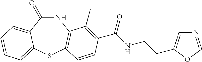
N1C(=O)C2=CC=CC=C2SC2=C1C(C)=C(C(NCCC1=CN=CO1)=O)C=C2
